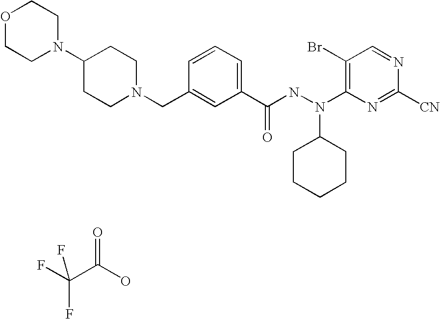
FC(C(O)=O)(F)F.N(C1CCCCC1)(C1=C(Br)C=NC([CN])=N1)NC(C1=CC=CC(CN2CCC(N3CCOCC3)CC2)=C1)=O
